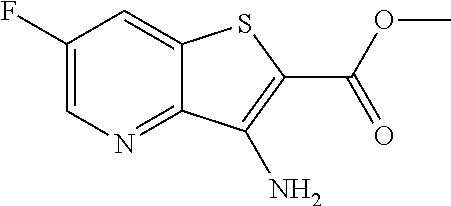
FC1=CN=C2C(=C1)SC(C(OC)=O)=C2N
